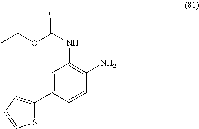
C1=C(C2=CC=CS2)C=CC(N)=C1NC(=O)OCC
